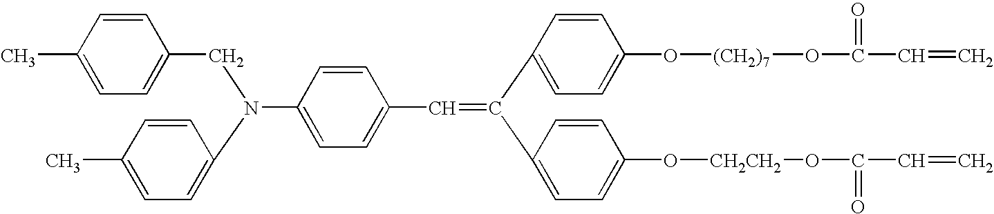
C(N(C1=CC=C(C)C=C1)C1=CC=C(C=C(C2=CC=C(O[(CH2)7]OC(=O)C=C)C=C2)C2=CC=C(O[CH2CH2]OC(=O)C=C)C=C2)C=C1)C1=CC=C(C)C=C1
